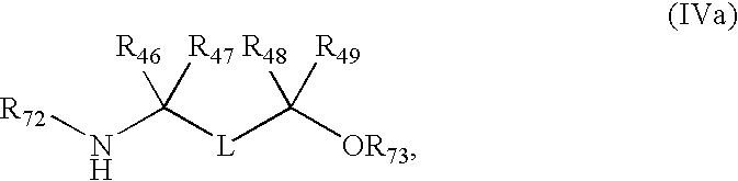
[R72]NC([L]C([OR73])([R48])[R49])([R46])[R47]
